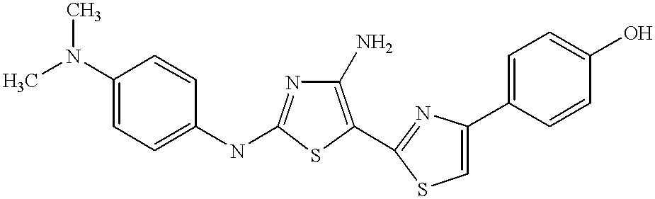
C1(N)=C(C2=NC(C3=CC=C(O)C=C3)=CS2)SC(NC2=CC=C(N(C)C)C=C2)=N1
